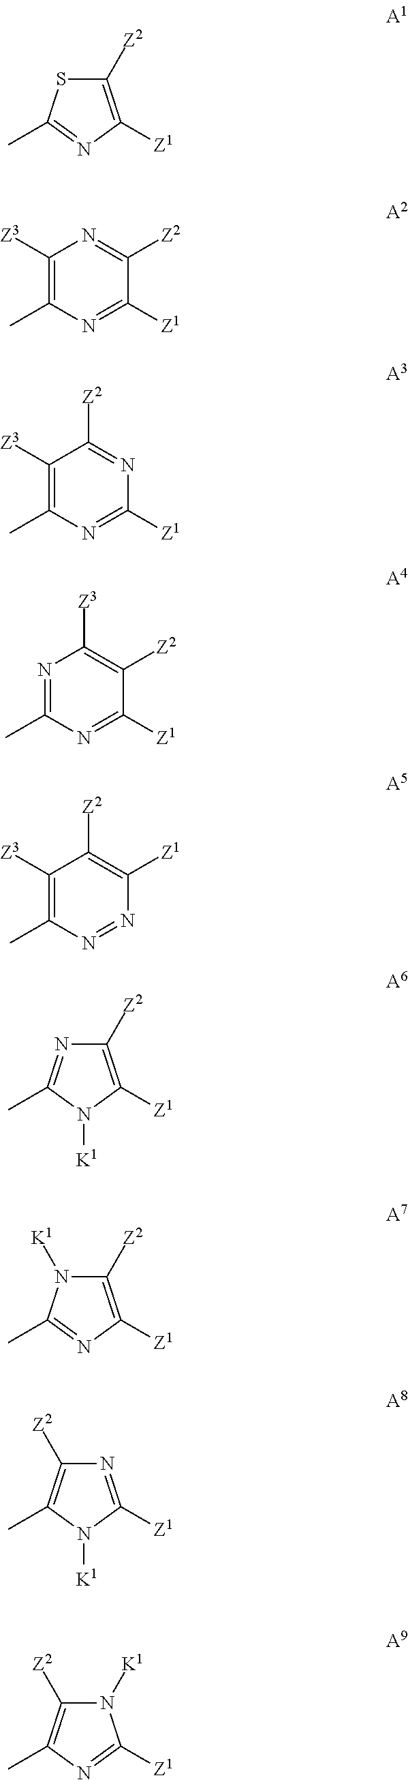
S1C([Z2])=C([Z1])N=C1C.C1([Z3])=C(C)N=C([Z1])C([Z2])=N1.C1([Z3])=C(C)N=C([Z1])N=C1[Z2].N1=C(C)N=C([Z1])C([Z2])=C1[Z3].C1(C)=C([Z3])C([Z2])=C([Z1])N=N1.N1=C(C)N([K1])C([Z1])=C1[Z2].N1([K1])C([Z2])=C([Z1])N=C1C.C1([Z2])=C(C)N([K1])C([Z1])=N1.N1([K1])C([Z2])=C(C)N=C1[Z1]
